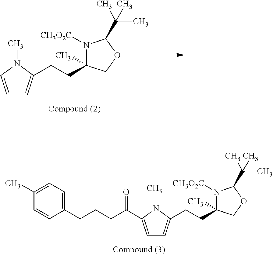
C1=CN(C)C(CCC2(C)N([CH3O2C])C(C(C)(C)C)OC2)=C1.C1=C(C(CCCC2=CC=C(C)C=C2)=O)N(C)C(CCC2(C)N([CH3O2C])C(C(C)(C)C)OC2)=C1
